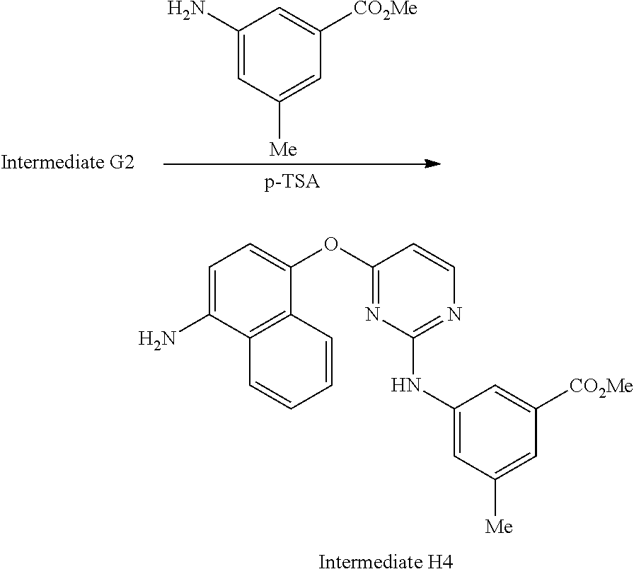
C1(N)=CC([Me])=CC([CO2Me])=C1.C1=C(N)C2=C(C(OC3=NC(NC4=CC([Me])=CC([CO2Me])=C4)=NC=C3)=C1)C=CC=C2
